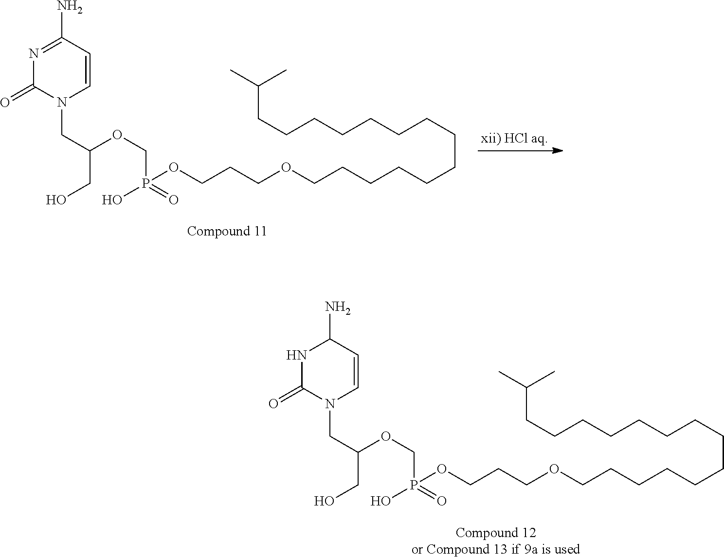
N1C(=O)N(CC(CO)OCP(=O)(O)OCCCOCCCCCCCCCCCCCCC(C)C)C=CC1N.N1=C(N)C=CN(CC(CO)OCP(=O)(O)OCCCOCCCCCCCCCCCCCCC(C)C)C1=O
